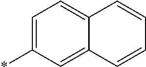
C1=C(*)C=C2C(=C1)C=CC=C2
